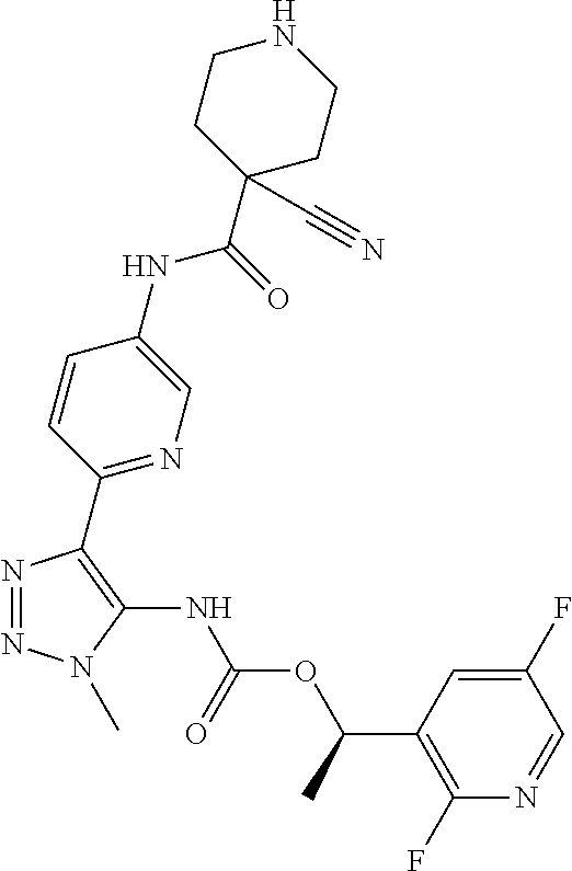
N1=NN(C)C(NC(OC(C2=C(F)N=CC(F)=C2)C)=O)=C1C1=NC=C(NC(C2(C#N)CCNCC2)=O)C=C1
